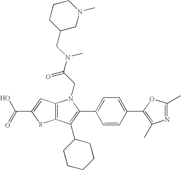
C(C1=CC2=C(S1)C(C1CCCCC1)=C(C1=CC=C(C3=C(C)N=C(C)O3)C=C1)N2CC(N(C)CC1CN(C)CCC1)=O)(=O)O
